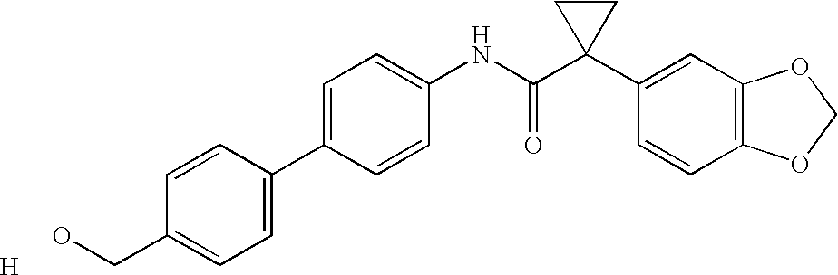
C1=C(C2=CC=C(CO)C=C2)C=CC(NC(C2(C3=CC4=C(C=C3)OCO4)CC2)=O)=C1.[H]
